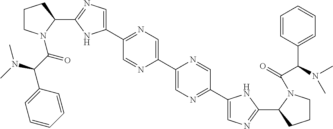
C1(C2=CN=C(C3=CN=C(C4CCCN4C(C(C4=CC=CC=C4)N(C)C)=O)N3)C=N2)=CN=C(C2=CN=C(C3CCCN3C(C(C3=CC=CC=C3)N(C)C)=O)N2)C=N1
